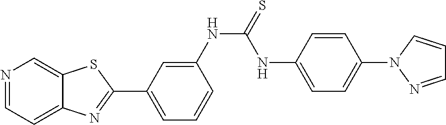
C1=C(NC(=S)NC2=CC=C(N3N=CC=C3)C=C2)C=CC=C1C1=NC2=CC=NC=C2S1
